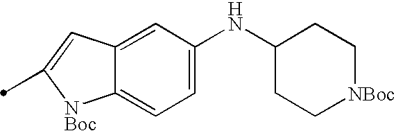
C12=CC(NC3CC[NBoc]CC3)=CC=C1[NBoc]C(C)=C2
